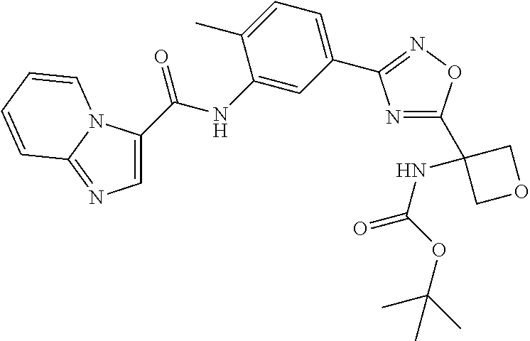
C1=C(C(NC2=CC(C3=NOC(C4(NC(=O)OC(C)(C)C)COC4)=N3)=CC=C2C)=O)N2C(=N1)C=CC=C2
